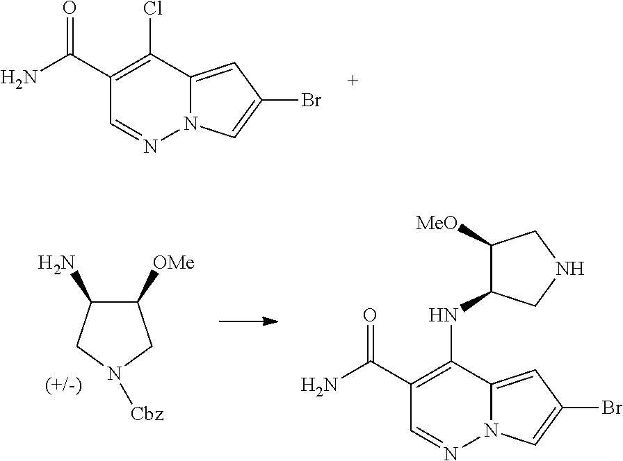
NC(C1=C(Cl)C2=CC(Br)=CN2N=C1)=O.C1([OMe])C(N)CN([Cbz])C1.NC(C1=C(NC2C([MeO])CNC2)C2=CC(Br)=CN2N=C1)=O
